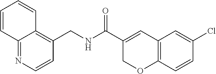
C1(Cl)=CC2=C(C=C1)OCC(C(NCC1=C3C(=NC=C1)C=CC=C3)=O)=C2
